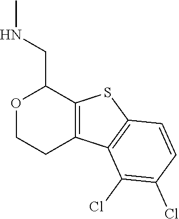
C12=C(SC3=C1C(Cl)=C(Cl)C=C3)C(CNC)OCC2
